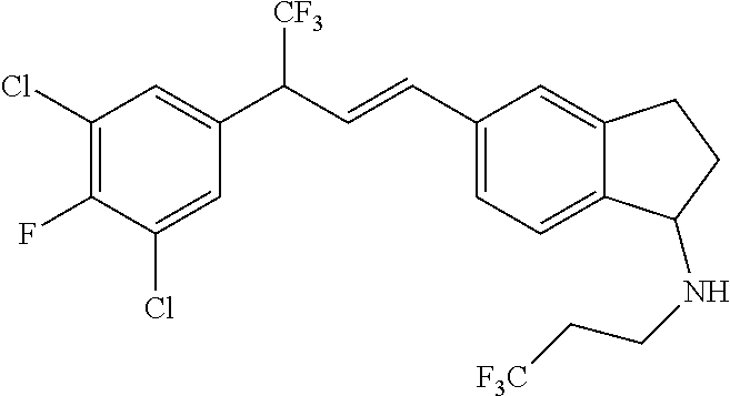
C1(Cl)=CC(C(C=CC2=CC=C3C(=C2)CCC3NCC[F3C])[CF3])=CC(Cl)=C1F
